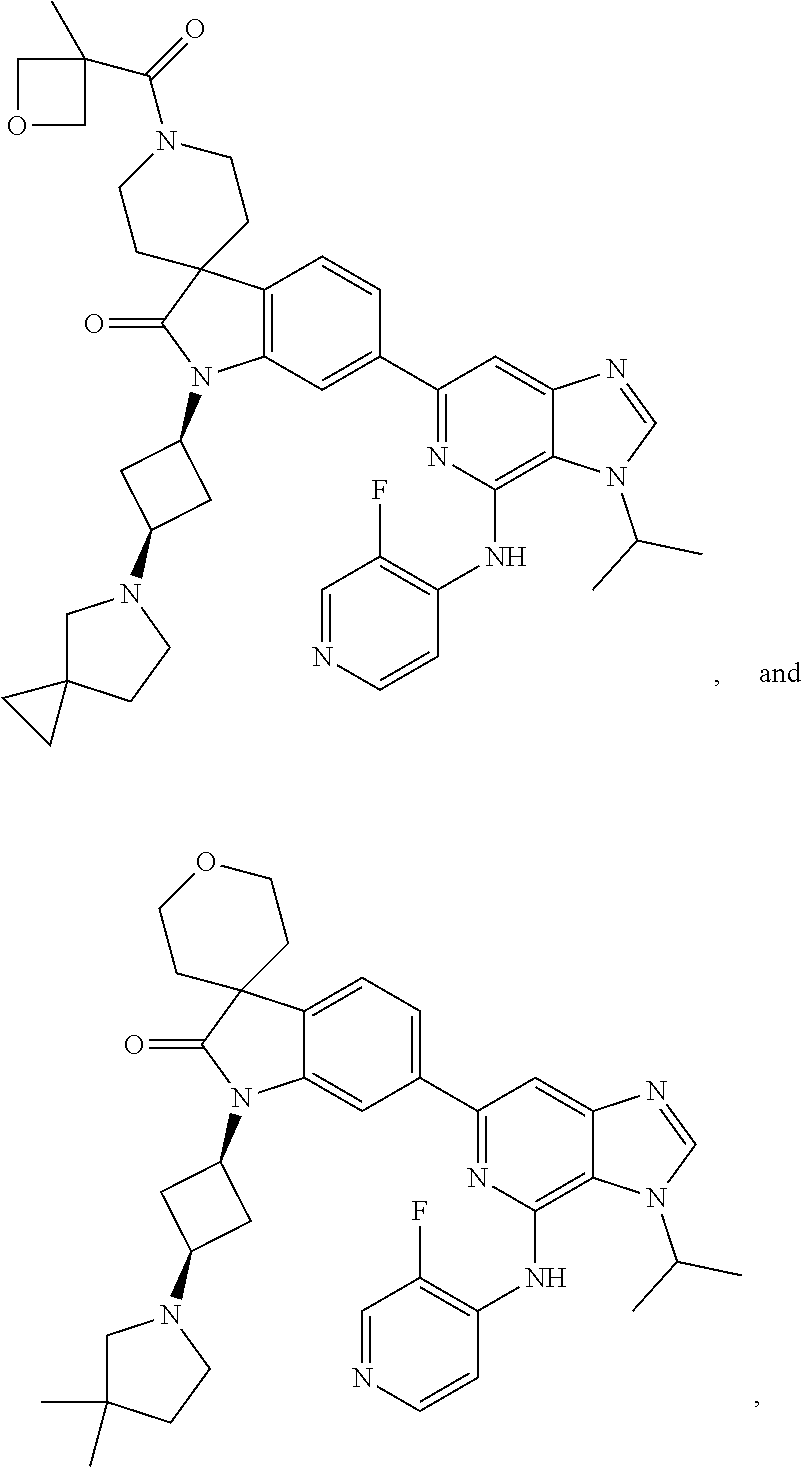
N1(C(C)C)C=NC2=CC(C3=CC4=C(C5(C(=O)N4C4CC(N6CC7(CC6)CC7)C4)CCN(C(=O)C4(C)COC4)CC5)C=C3)=NC(NC3=C(F)C=NC=C3)=C12.N1(C(C)C)C=NC2=CC(C3=CC=C4C(=C3)N(C3CC(N5CC(C)(C)CC5)C3)C(=O)C43CCOCC3)=NC(NC3=C(F)C=NC=C3)=C12
